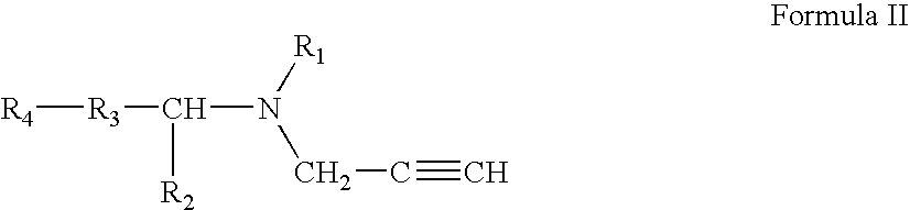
[R4][R3]C(N(CC#C)[R1])[R2]
